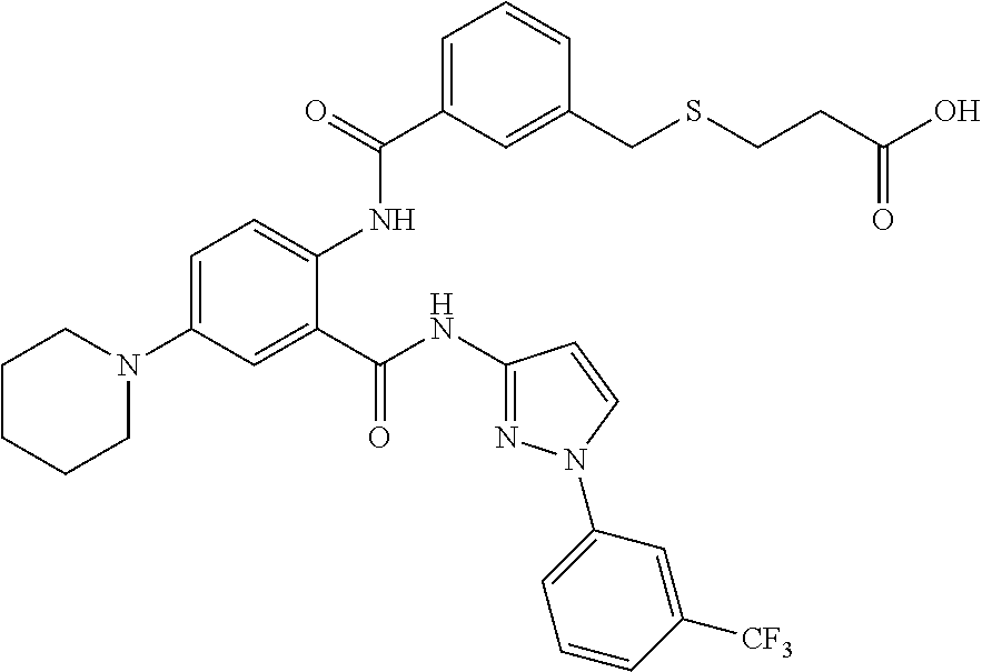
C1=C(N2CCCCC2)C=C(C(NC2=NN(C3=CC=CC([CF3])=C3)C=C2)=O)C(NC(C2=CC=CC(CSCCC(O)=O)=C2)=O)=C1
